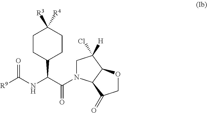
[R9]C(NC(C(N1CC([H])(Cl)C2C1C(=O)CO2)=O)C1CCC([R4])([R3])CC1)=O
